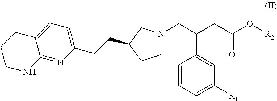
C1=CC=C([R1])C=C1C(CN1CCC(CCC2=CC=C3C(=N2)NCCC3)C1)CC(O[R2])=O
